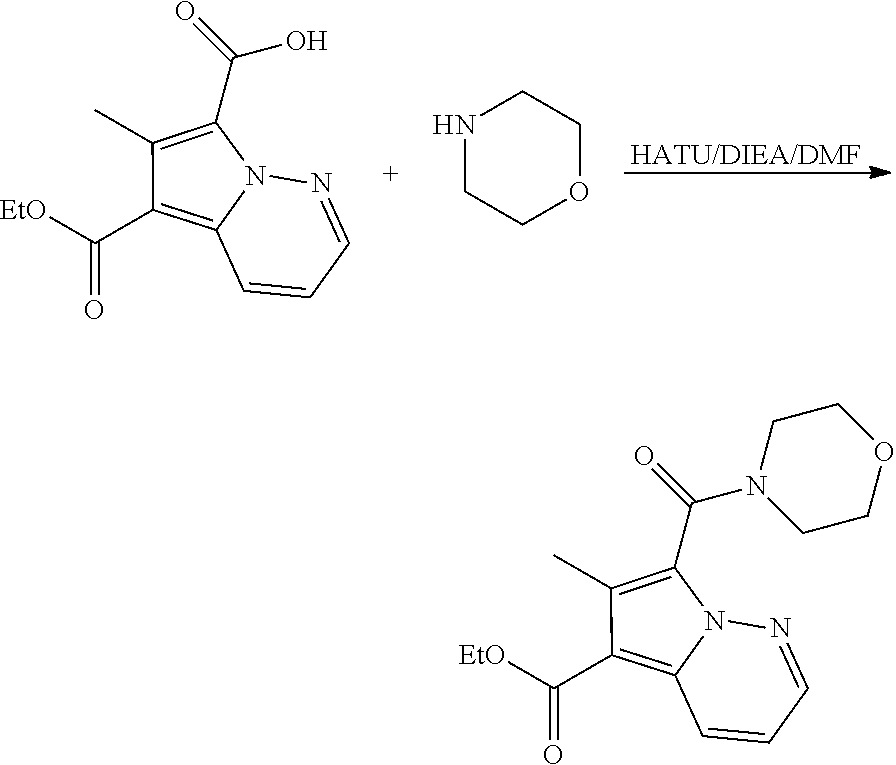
[HATU/DIEA/DMF].C(=O)(C1=C2N(N=CC=C2)C(C(=O)O)=C1C)[EtO].N1CCOCC1.C(=O)(C1=C2N(N=CC=C2)C(C(=O)N2CCOCC2)=C1C)[EtO]
